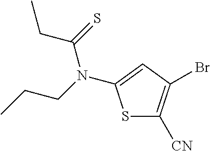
S1C([CN])=C(Br)C=C1N(C(CC)=S)CCC
